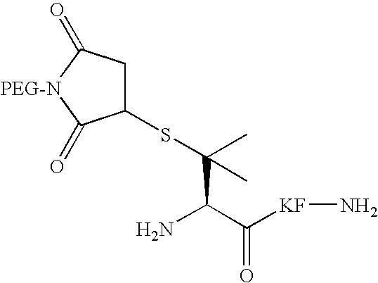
C([KF]N)(=O)C(C(SC1CC(=O)[PEG-N]C1=O)(C)C)N
